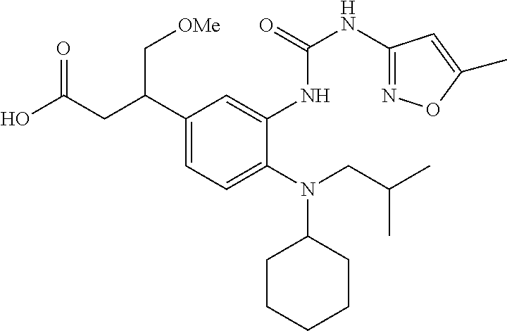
C1(C(C[OMe])CC(O)=O)=CC=C(N(CC(C)C)C2CCCCC2)C(NC(NC2=NOC(C)=C2)=O)=C1
